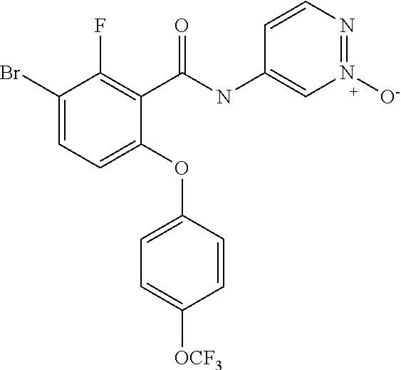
C1(C(NC2=CN([O-])=NC=C2)=O)=C(F)C(Br)=CC=C1OC1=CC=C([OCF3])C=C1
